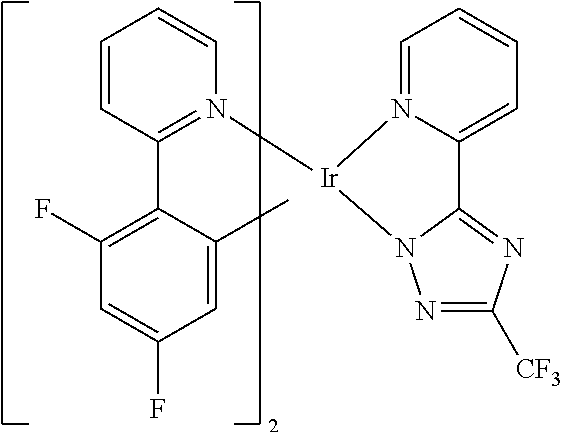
C1=CC(C2=C(F)C=C(F)C=C2C)=N([Ir]2N3=CC=CC=C3C3=NC([CF3])=NN23)C=C1
